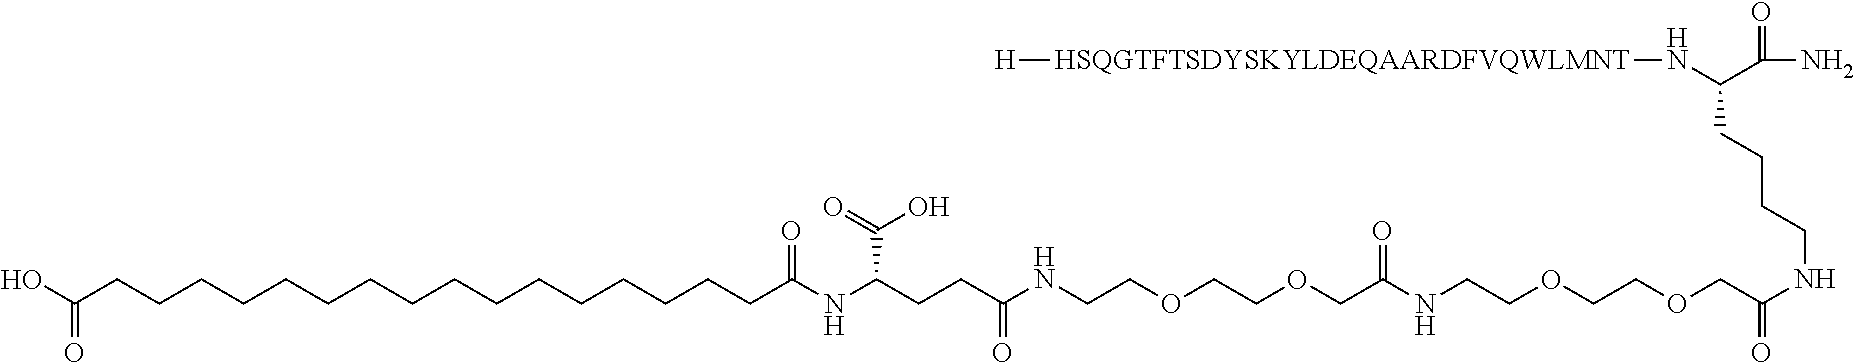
C(CC(NCCOCCOCC(NCCOCCOCC(NCCCCC(N[HSQGTFTSDYSKYLDEQAARDFVQWLMNT][H])C(=O)N)=O)=O)=O)C(NC(=O)CCCCCCCCCCCCCCCCC(O)=O)C(=O)O
